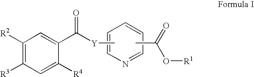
C1([R2])=C([R3])C=C([R4])C(C(=O)[Y]C)=C1.N1=CC=CC=C1.CC(O[R1])=O
